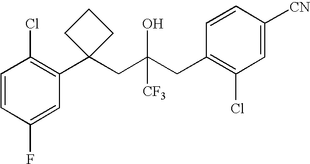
C1(F)=CC(C2(CC(CC3=C(Cl)C=C([CN])C=C3)([CF3])O)CCC2)=C(Cl)C=C1
